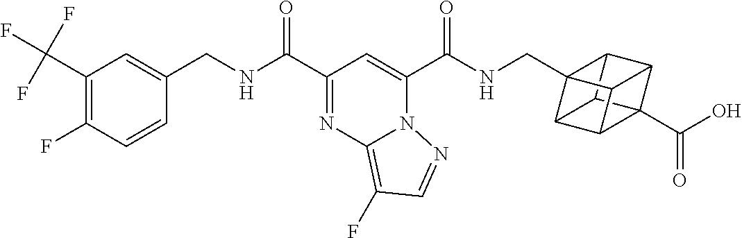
C1(C(NCC2=CC(C(F)(F)F)=C(F)C=C2)=O)=NC2=C(F)C=NN2C(C(NCC23C4C5C6(C(O)=O)C4C2C6C53)=O)=C1
